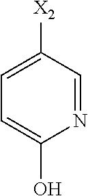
N1=CC([X2])=CC=C1O
